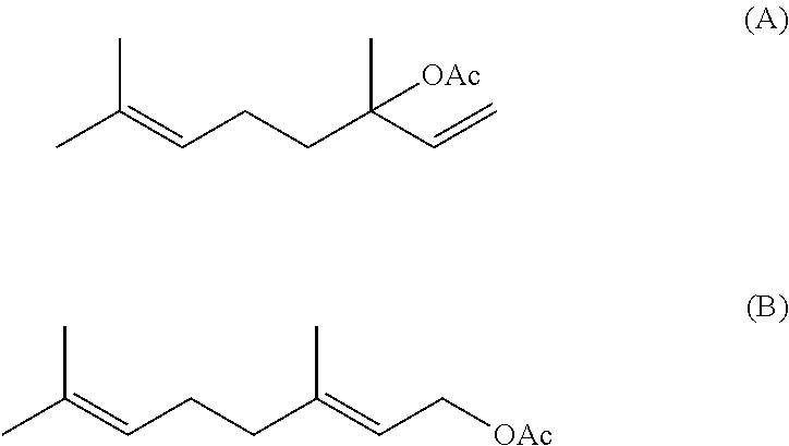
CC(=CCCC(C=C)(C)[OAc])C.CC(=CCCC(=CC[OAc])C)C
